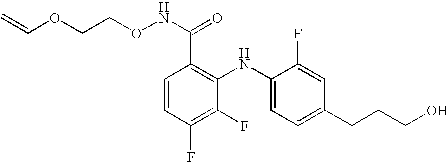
C1=CC(F)=C(F)C(NC2=CC=C(CCCO)C=C2F)=C1C(=O)NOCCOC=C
